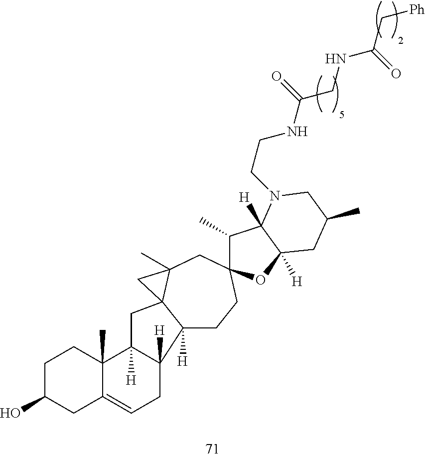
C1C(O)CC2=CCC3([H])C4([H])CCC5(CC6(C)C4(CC3([H])C2(C)C1)C6)C(C)C1([H])C([H])(O5)CC(C)CN1CCNC(CNC(C[Ph])=O)=O
